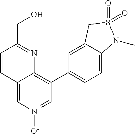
C12=C[N+]([O-])=CC(C3=CC=C4C(=C3)CS(=O)(=O)N4C)=C1N=C(CO)C=C2
